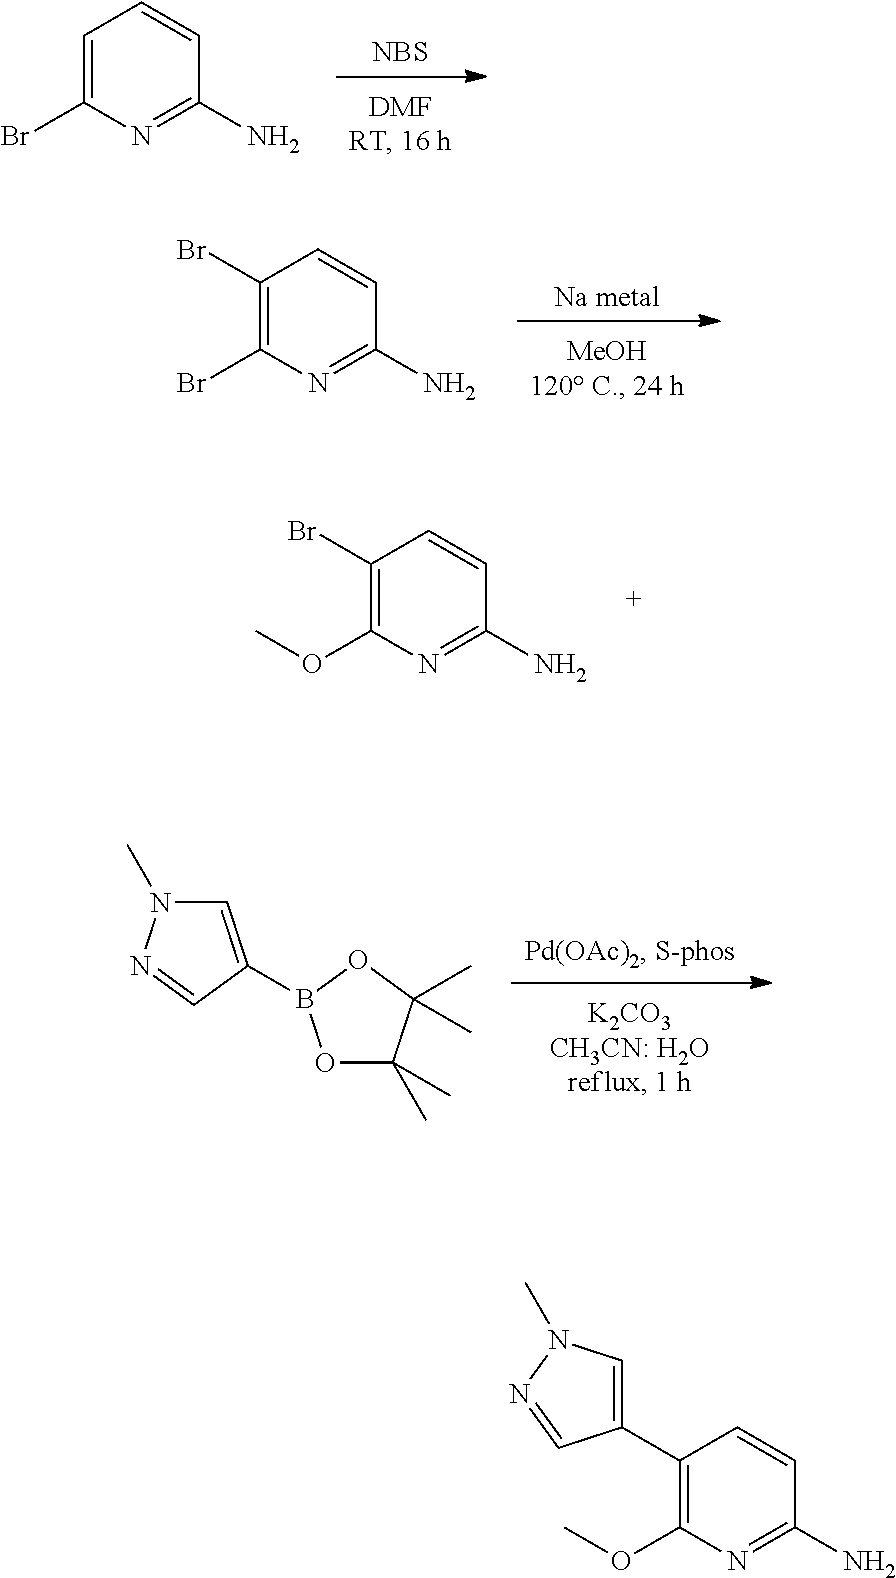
C1(C2=CN(C)N=C2)=C(OC)N=C(N)C=C1.[NBS].C1=C(Br)N=C(N)C=C1.[Na metal].C1(Br)=C(Br)N=C(N)C=C1.C1(Br)=C(OC)N=C(N)C=C1.C1=C(B2OC(C)(C)C(C)(C)O2)C=NN1C
